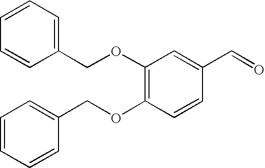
C1(OCC2=CC=CC=C2)=C(OCC2=CC=CC=C2)C=CC(C=O)=C1
